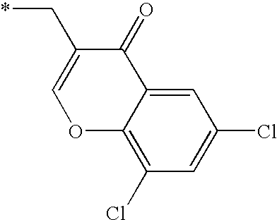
O1C2=C(Cl)C=C(Cl)C=C2C(=O)C(C*)=C1
